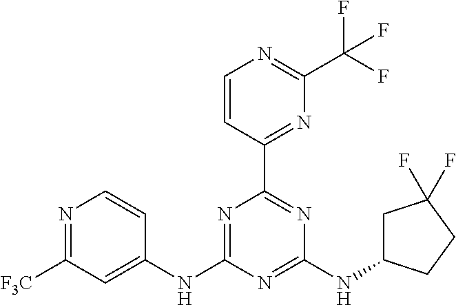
N1=C(NC2=CC([F3C])=NC=C2)N=C(NC2CC(F)(F)CC2)N=C1C1=NC(C(F)(F)F)=NC=C1
